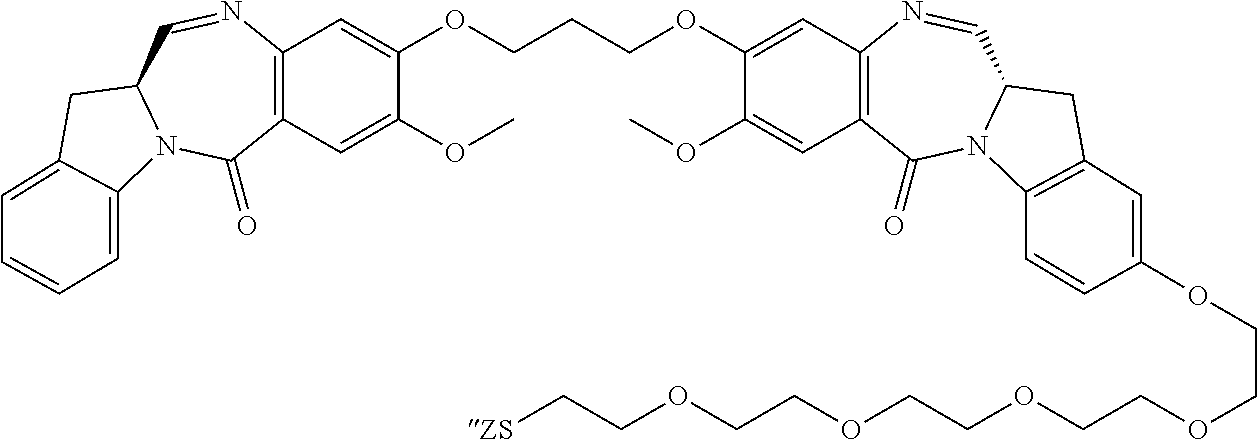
C12=C(C=C(OC)C(OCCCOC3=CC4=C(C=C3OC)C(=O)N3C(C=N4)CC4=C3C=CC(OCCOCCOCCOCCOCC[ZS])=C4)=C1)C(=O)N1C(C=N2)CC2=CC=CC=C12
